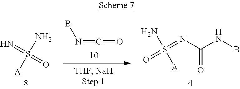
O=S(=NC(NB)=O)(N)[A].N(=C=O)B.S([A])(N)(=N)=O
